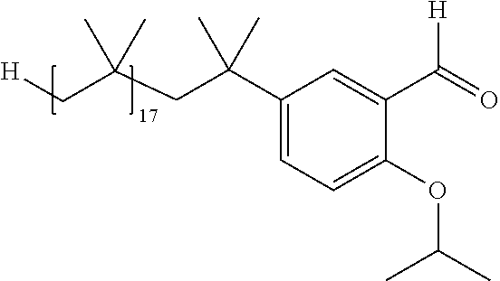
C1(C(CC(C[H])(C)C)(C)C)=CC=C(OC(C)C)C(C(=O)[H])=C1
